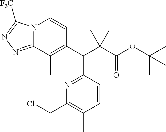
C1(C(C(C(OC(C)(C)C)=O)(C)C)C2=NC(CCl)=C(C)C=C2)=C(C)C2=NN=C([F3C])N2C=C1
